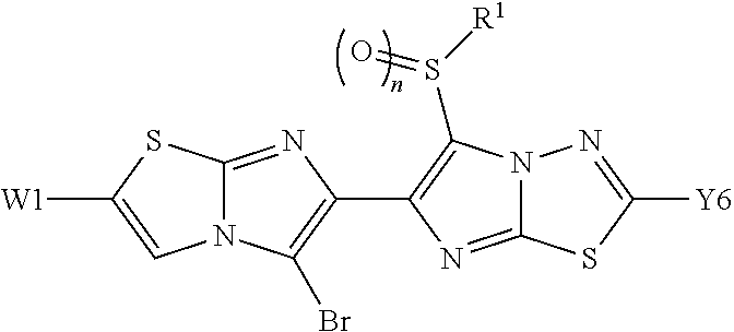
N12C(=NC(C3=C(S([R1])=O)N4C(=N3)SC([Y6])=N4)=C1Br)SC([W1])=C2
